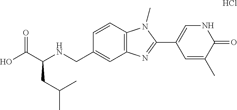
OC(C(NCC1=CC2=C(C=C1)N(C)C(C1=CNC(=O)C(C)=C1)=N2)CC(C)C)=O.Cl
